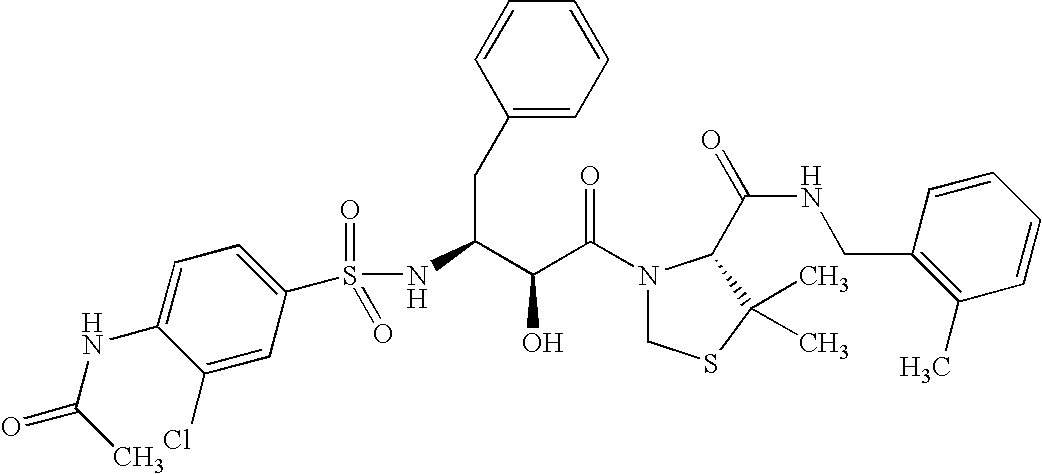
N(C(CC1=CC=CC=C1)C(C(N1CSC(C)(C)C1C(NCC1=C(C)C=CC=C1)=O)=O)O)S(=O)(=O)C1=CC=C(NC(=O)C)C(Cl)=C1
